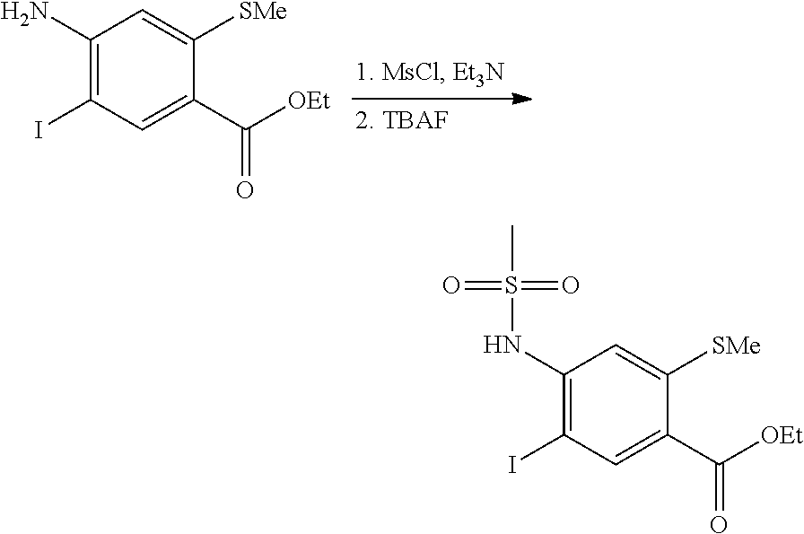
C1(N)=C(I)C=C(C([OEt])=O)C([SMe])=C1.C1(NS(C)(=O)=O)=C(I)C=C(C([OEt])=O)C([SMe])=C1
